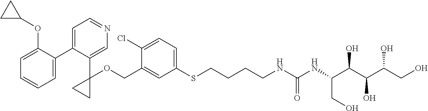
C1=C(C2=CC=NC=C2C2(OCC3=CC(SCCCCNC(NC(C(C(C(CO)O)O)O)CO)=O)=CC=C3Cl)CC2)C(OC2CC2)=CC=C1
